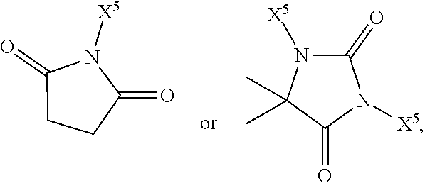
C1(=O)CCC(=O)N1[X5].N1([X5])C(C)(C)C(=O)N([X5])C1=O
